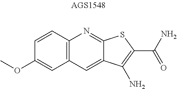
C1=CC2=C(C=C1OC)C=C1C(=N2)SC(C(N)=O)=C1N
